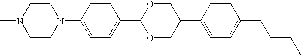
C1CN(C2=CC=C(C3OCC(C4=CC=C(CCCC)C=C4)CO3)C=C2)CCN1C
